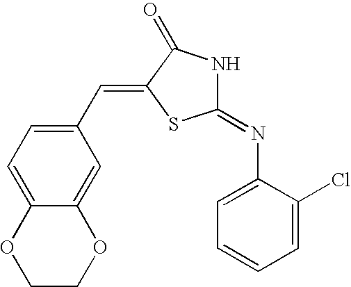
C1=C(Cl)C(N=C2NC(=O)C(=CC3=CC=C4C(=C3)OCCO4)S2)=CC=C1
